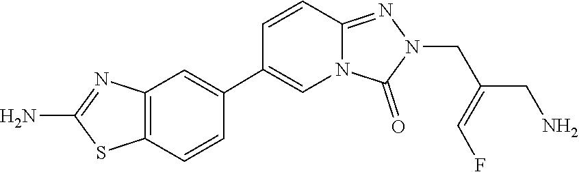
C(=C(CN1N=C2C=CC(C3=CC4=C(SC(N)=N4)C=C3)=CN2C1=O)CN)F
